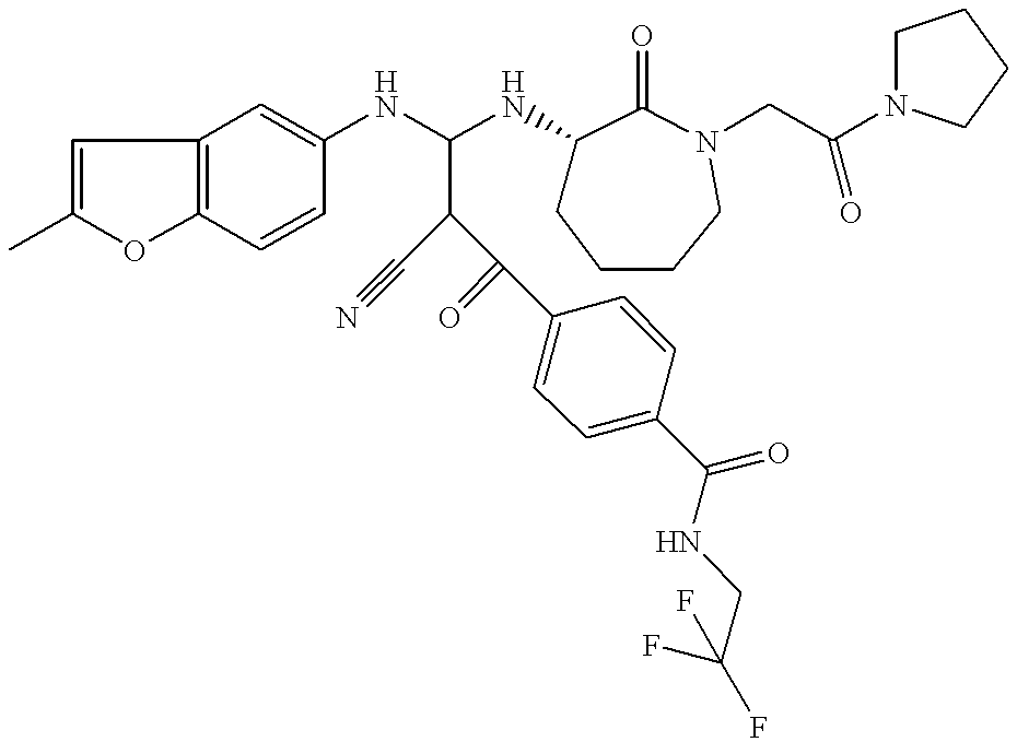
C1=C(C)OC2=C1C=C(NC(NC1CCCCN(CC(N3CCCC3)=O)C1=O)C(C(=O)C1=CC=C(C(NCC(F)(F)F)=O)C=C1)C#N)C=C2
